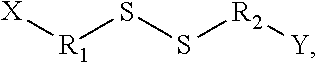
[X][R1]SS[R2][Y]
